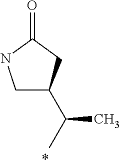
C1C(C(C)C)CC(=O)N1
